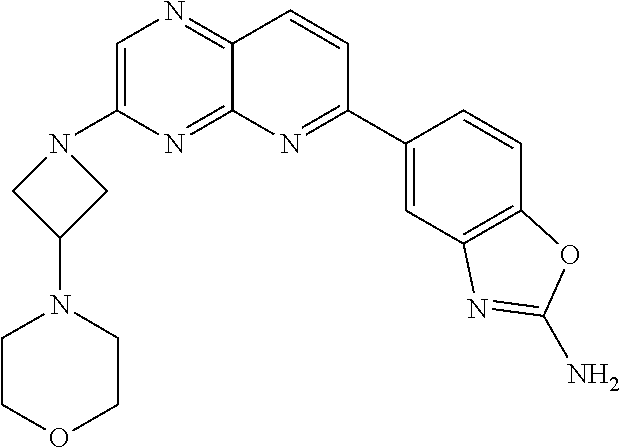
C1=C(N2CC(N3CCOCC3)C2)N=C2C(=N1)C=CC(C1=CC3=C(C=C1)OC(N)=N3)=N2
